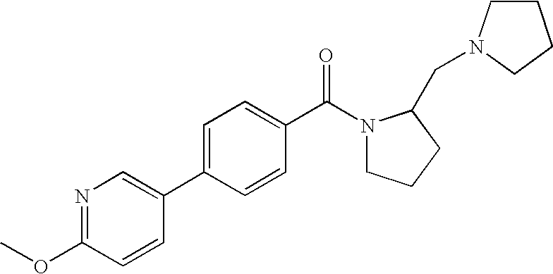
C1(OC)=NC=C(C2=CC=C(C(=O)N3CCCC3CN3CCCC3)C=C2)C=C1
